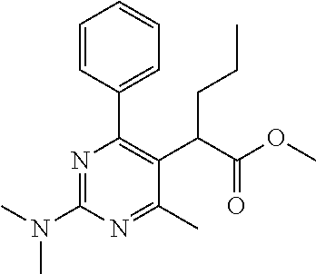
CN(C)C1=NC(C2=CC=CC=C2)=C(C(C(OC)=O)CCC)C(C)=N1
